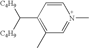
C1=CC(C([C4H9])[C4H9])=C(C)C=N1C
